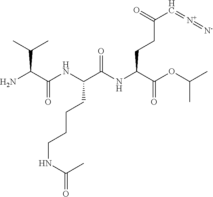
NC(C(NC(C(NC(C(OC(C)C)=O)CCC(=O)C=[N+]=[N-])=O)CCCCNC(=O)C)=O)C(C)C
